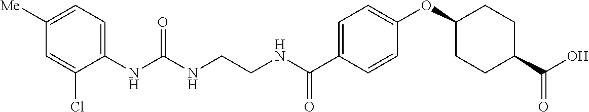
N(C(NCCNC(C1=CC=C(OC2CCC(C(O)=O)CC2)C=C1)=O)=O)C1=CC=C([Me])C=C1Cl
